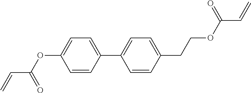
C1=C(OC(C=C)=O)C=CC(C2=CC=C(CCOC(C=C)=O)C=C2)=C1
